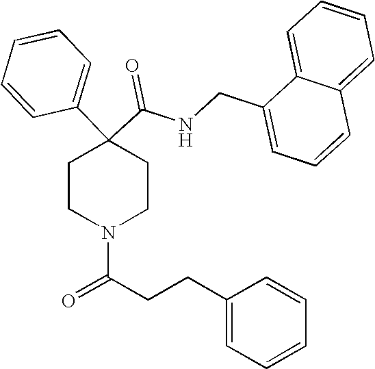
N(C(C1(C2=CC=CC=C2)CCN(C(CCC2=CC=CC=C2)=O)CC1)=O)CC1=CC=CC2=CC=CC=C12
